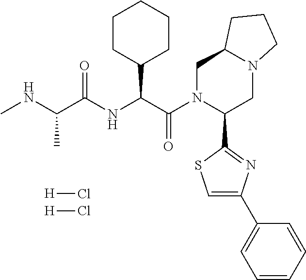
[H]Cl.[H]Cl.C1(C(C(N2C(C3=NC(C4=CC=CC=C4)=CS3)CN3C(C2)CCC3)=O)NC(C(NC)C)=O)CCCCC1
